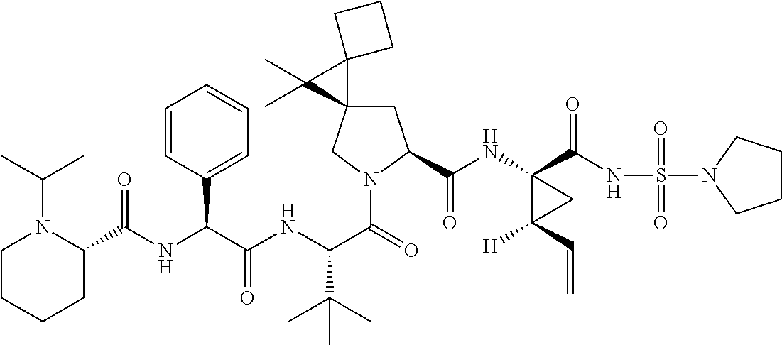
C1C2(CN(C(=O)C(NC(C(NC(=O)C3N(C(C)C)CCCC3)C3=CC=CC=C3)=O)C(C)(C)C)C1C(NC1(C(NS(N3CCCC3)(=O)=O)=O)C([H])(C=C)C1)=O)C1(C2(C)C)CCC1
